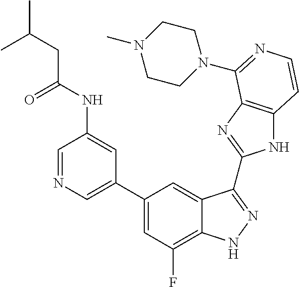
C1=C(C2=CC(F)=C3C(=C2)C(C2=NC4=C(N2)C=CN=C4N2CCN(C)CC2)=NN3)C=C(NC(=O)CC(C)C)C=N1
